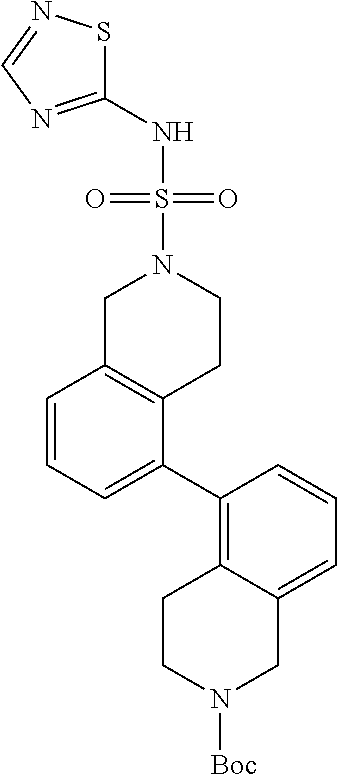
C1(NS(=O)(N2CC3=C(CC2)C(C2=C4C(=CC=C2)CN([Boc])CC4)=CC=C3)=O)=NC=NS1
